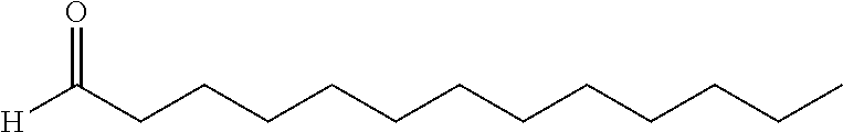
[H]C(CCCCCCCCCCCC)=O
